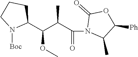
C1(C(C(C(N2C(C)C([Ph])OC2=O)=O)C)OC)CCCN1[Boc]
